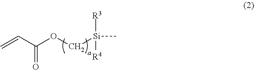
C=CC(OC[Si]([R3])([R4])C)=O
